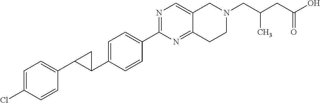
C1=C(Cl)C=CC(C2C(C3=CC=C(C4=NC=C5C(=N4)CCN(CC(C)CC(=O)O)C5)C=C3)C2)=C1
